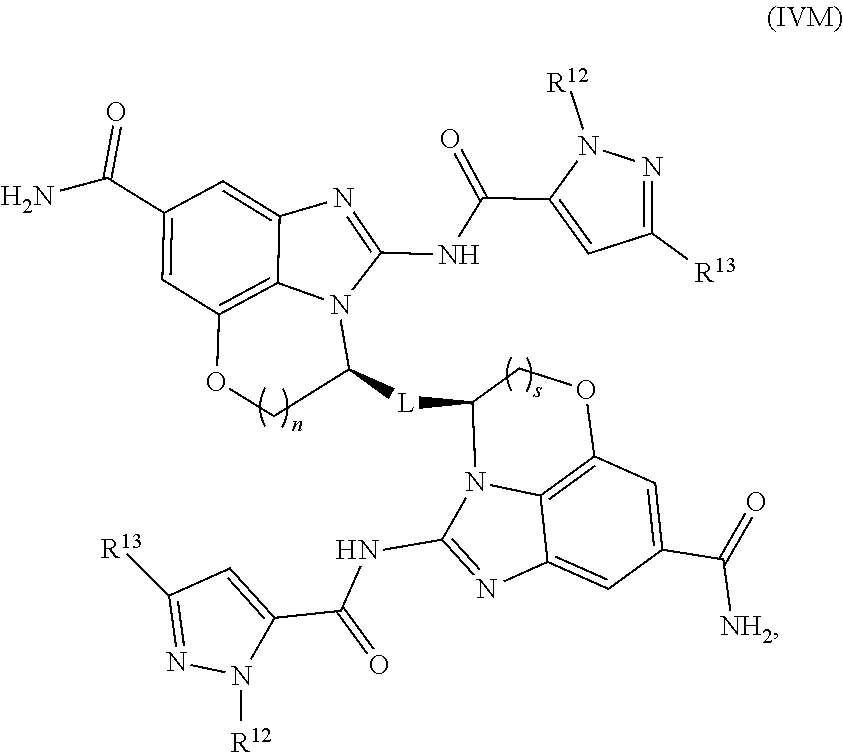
C1(C(N)=O)=CC2=C3C(=C1)N=C(NC(C1=CC([R13])=NN1[R12])=O)N3C([L]C1COC3=C4C(=CC(C([NH2])=O)=C3)N=C(NC(=O)C3=CC([R13])=NN3[R12])N14)CO2
